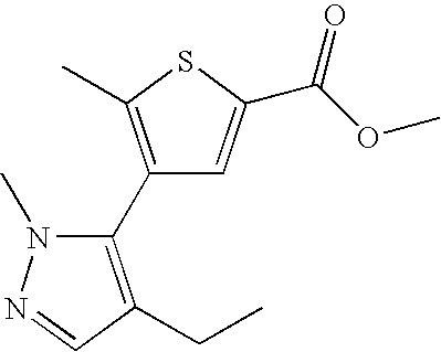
C1(C2=C(CC)C=NN2C)=C(C)SC(C(OC)=O)=C1
